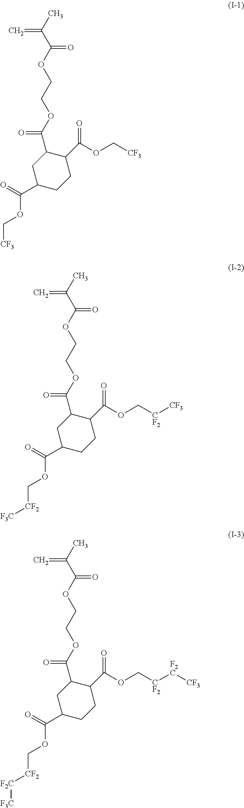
C1C(C(=O)OC[CF3])CCC(C(OC[CF3])=O)C1C(=O)OCCOC(C(C)=C)=O.C1C(C(=O)OC[CF2][F3C])CCC(C(OC[CF2][CF3])=O)C1C(=O)OCCOC(C(C)=C)=O.C1C(C(=O)OC[CF2][F2C][F3C])CCC(C(OC[CF2][F2C][CF3])=O)C1C(=O)OCCOC(C(C)=C)=O
